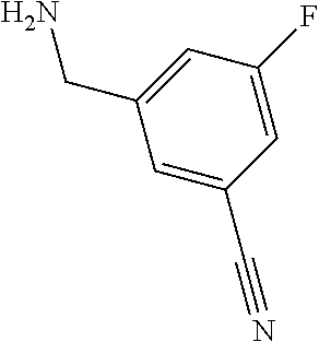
C1=C(CN)C=C(C#N)C=C1F
